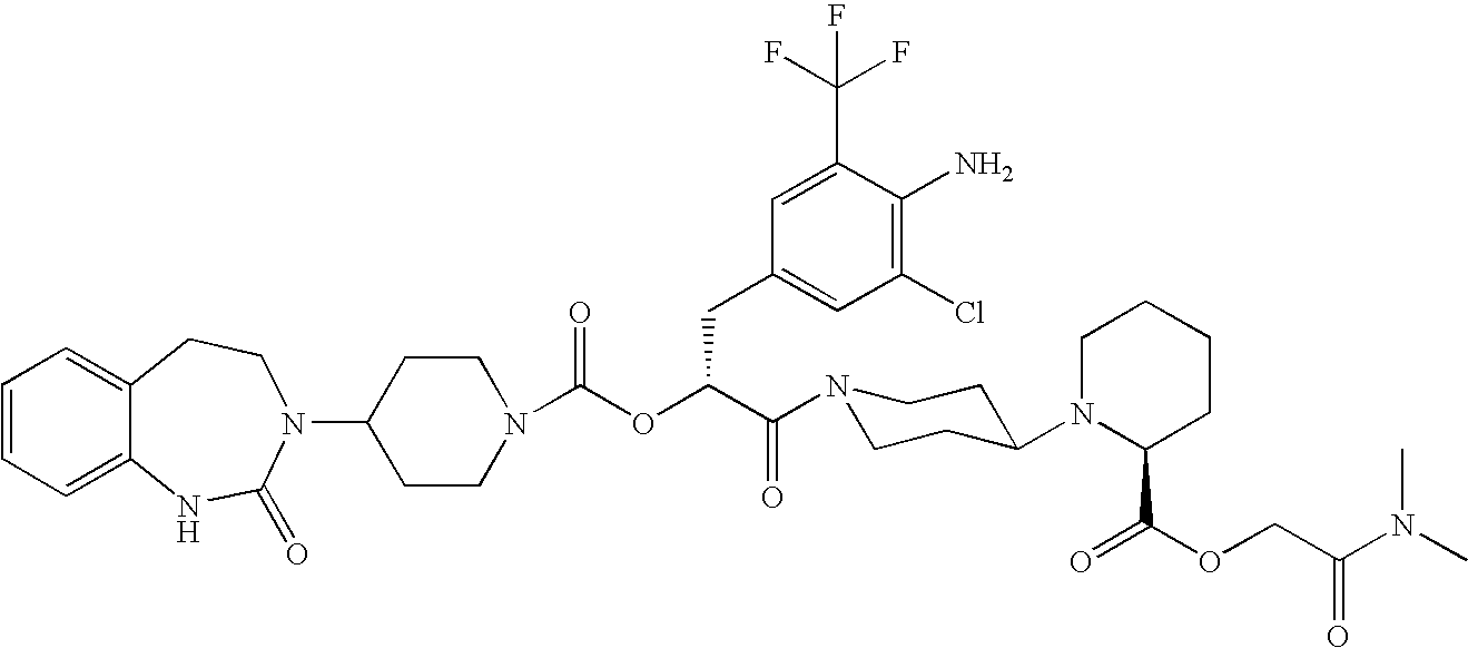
C1(N2C(=O)NC3=CC=CC=C3CC2)CCN(C(OC(C(=O)N2CCC(N3C(C(=O)OCC(N(C)C)=O)CCCC3)CC2)CC2=CC(Cl)=C(N)C(C(F)(F)F)=C2)=O)CC1
